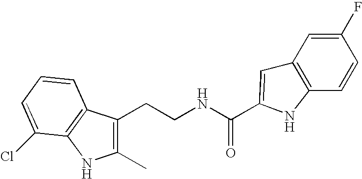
C1(C)=C(CCNC(=O)C2=CC3=C(C=CC(F)=C3)N2)C2=C(N1)C(Cl)=CC=C2
